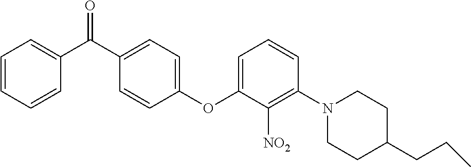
C1(OC2=CC=CC(N3CCC(CCC)CC3)=C2[NO2])=CC=C(C(C2=CC=CC=C2)=O)C=C1
